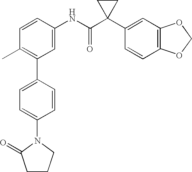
C1(C2=C(C)C=CC(NC(C3(C4=CC5=C(C=C4)OCO5)CC3)=O)=C2)=CC=C(N2CCCC2=O)C=C1
